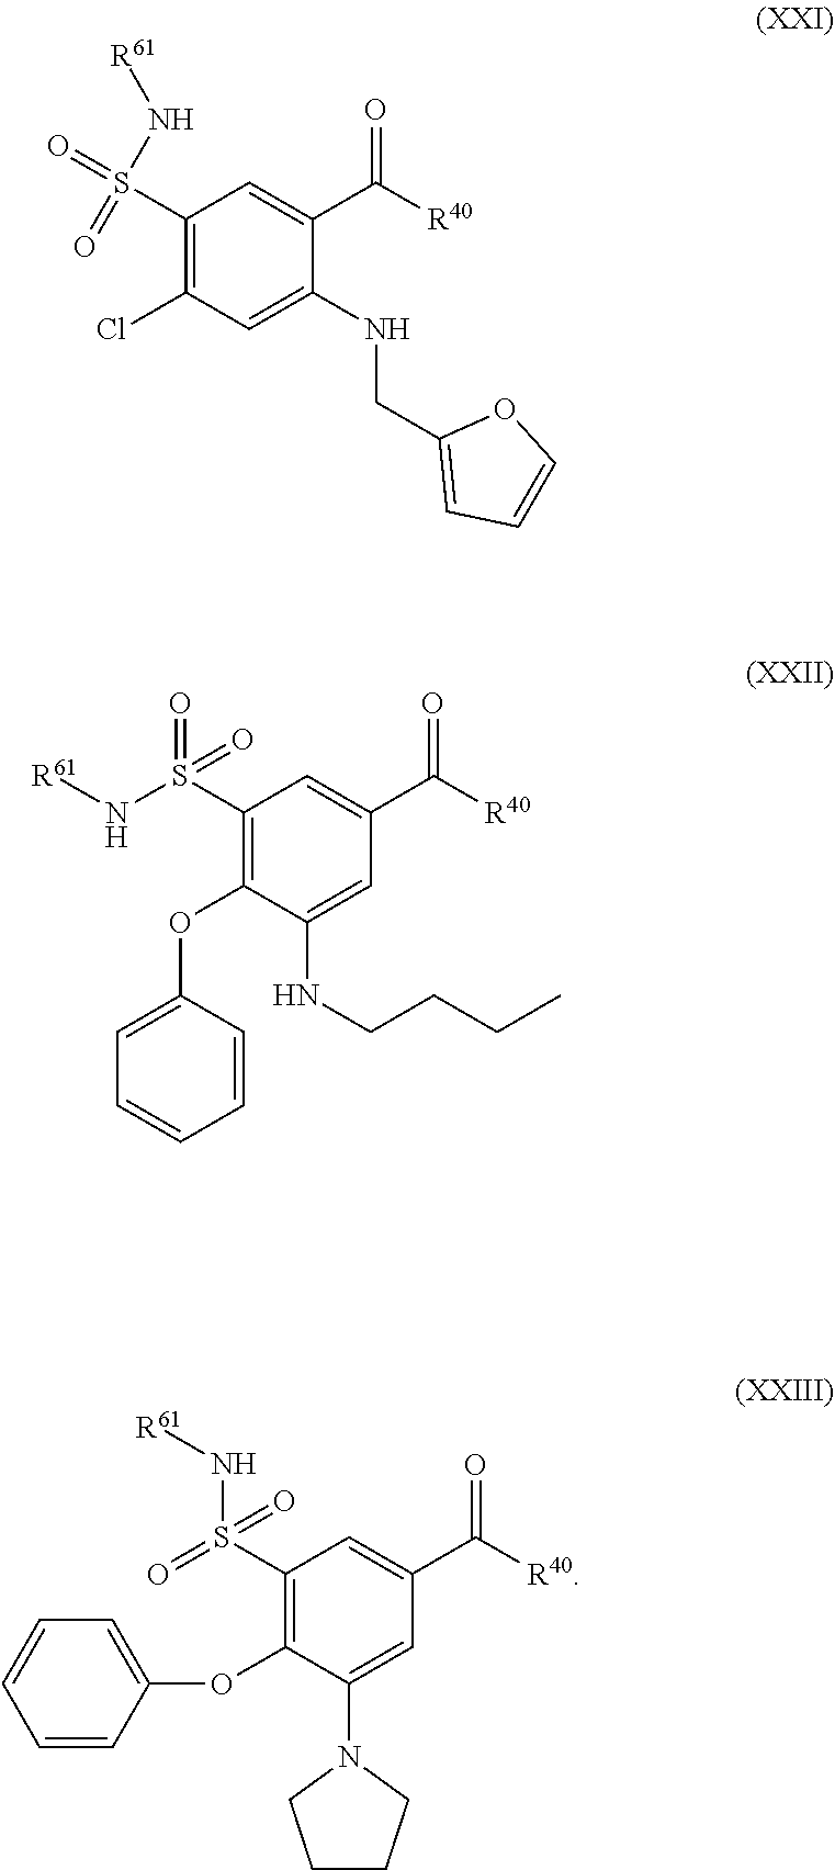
O=S(=O)(C1=C(Cl)C=C(NCC2=CC=CO2)C(C(=O)[R40])=C1)N[R61].O=S(=O)(C1=C(OC2=CC=CC=C2)C(NCCCC)=CC(C(=O)[R40])=C1)N[R61].S(C1=C(OC2=CC=CC=C2)C(N2CCCC2)=CC(C(=O)[R40])=C1)(=O)(=O)N[R61]
